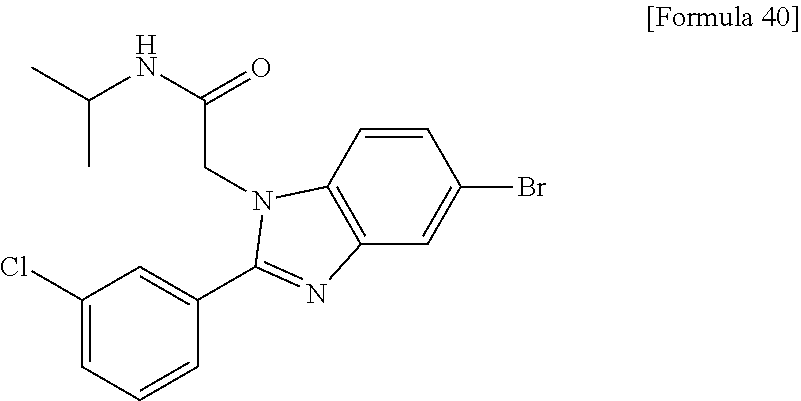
C(C(NC(C)C)=O)N1C2=C(C=C(Br)C=C2)N=C1C1=CC(Cl)=CC=C1
